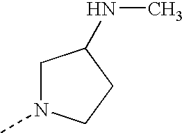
C1N(C)CCC1NC
